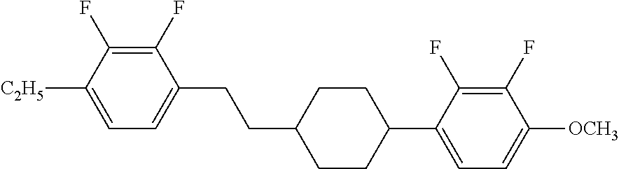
C1(F)=C(F)C([C2H5])=CC=C1CCC1CCC(C2=CC=C([OCH3])C(F)=C2F)CC1
